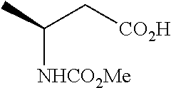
[NHCO2Me]C(C)C[CO2H]
